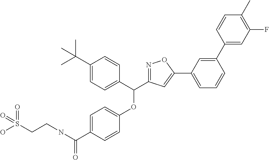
C1=C(C(NCCS(O)(=O)=O)=O)C=CC(OC(C2=CC=C(C(C)(C)C)C=C2)C2=NOC(C3=CC=CC(C4=CC(F)=C(C)C=C4)=C3)=C2)=C1
